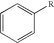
C1=CC=CC([R])=C1
